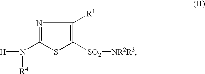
[H]N(C1=NC([R1])=C([SO2][NR2R3])S1)[R4]
